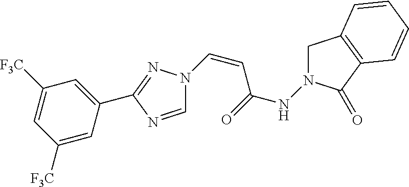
C(=CC(NN1CC2=C(C1=O)C=CC=C2)=O)N1C=NC(C2=CC([F3C])=CC([F3C])=C2)=N1
